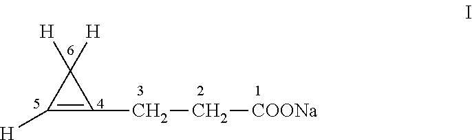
C1([H])=C(CC[COONa])C1([H])[H]
